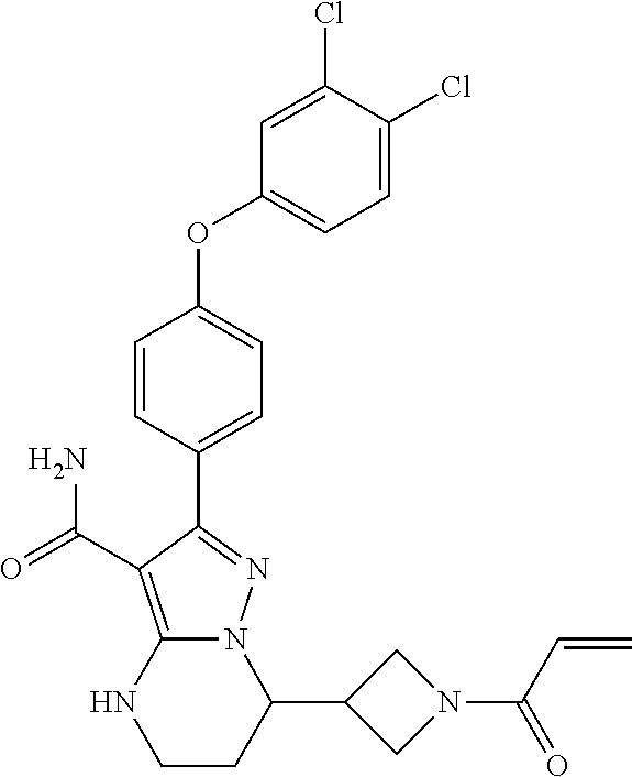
C1(Cl)=CC=C(OC2=CC=C(C3=NN4C(=C3C(=O)N)NCCC4C3CN(C(C=C)=O)C3)C=C2)C=C1Cl
